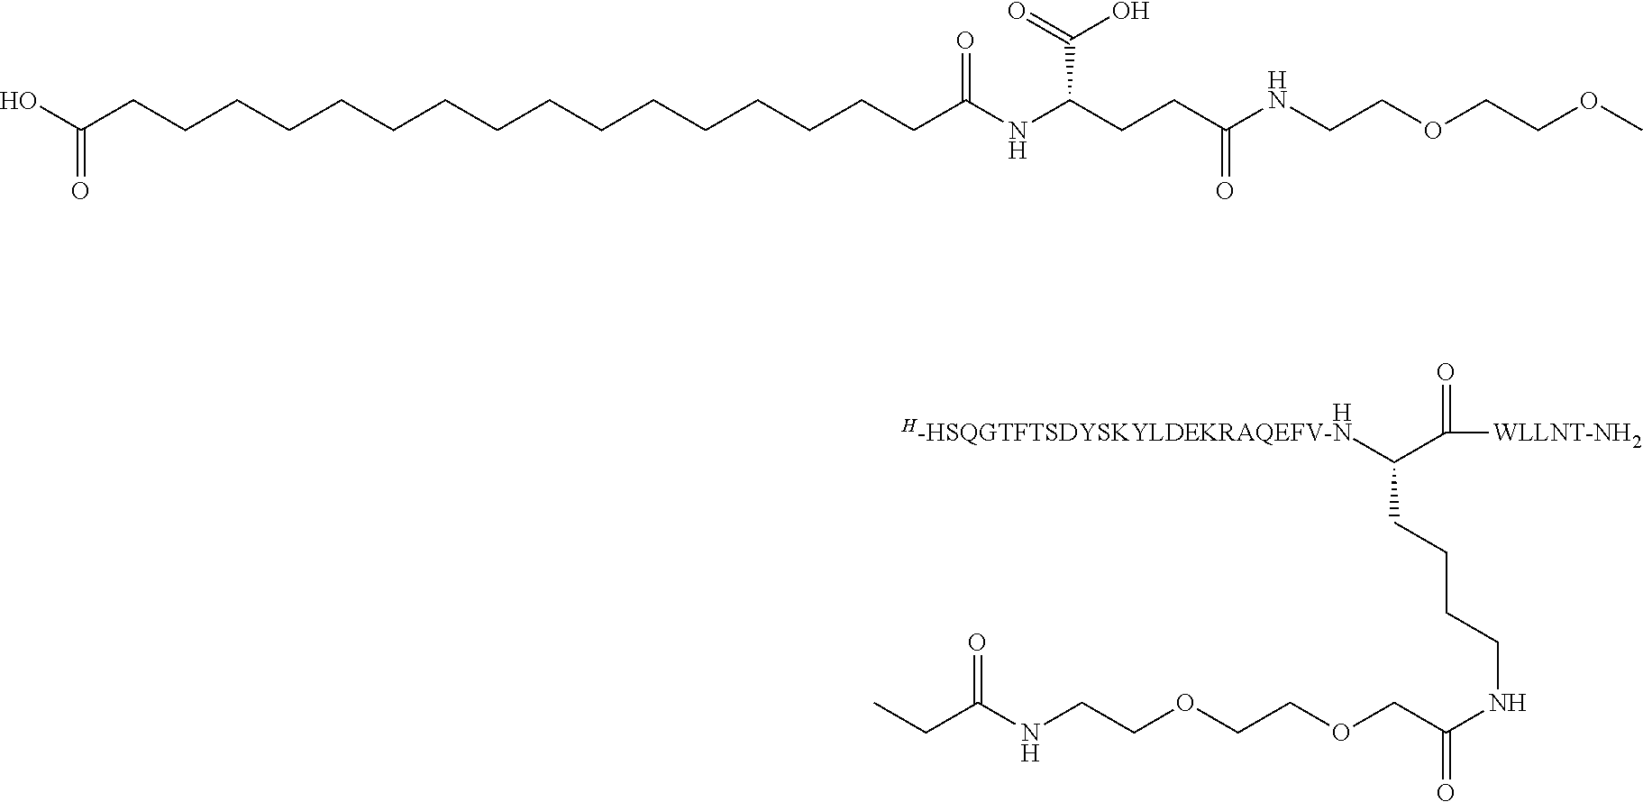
[H].C(NCCOCCOCC(=O)NCCCCC([H-HSQGTFTSDYSKYLDEKRAQEFV-N])C([WLLNT-NH2])=O)(=O)CC.C(CCCCCCC(NC(CCC(NCCOCCOC)=O)C(O)=O)=O)CCCCCCCCCC(O)=O
